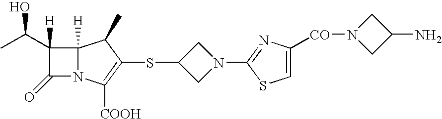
C1(C(C)O)([H])C(=O)N2C1([H])C(C)C(SC1CN(C3=NC([CO]N4CC(N)C4)=CS3)C1)=C2[COOH]
